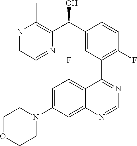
C1=C(N2CCOCC2)C=C2C(=C1F)C(C1=C(F)C=CC(C(C3=C(C)N=CC=N3)O)=C1)=NC=N2
